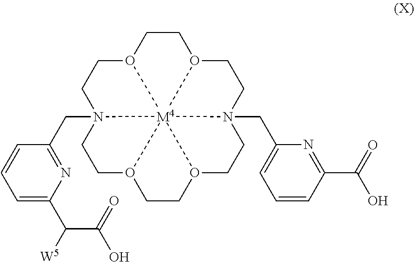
O12CCO3CCN4(CC5=CC=CC(C(O)=O)=N5)CCO5CCO6CCN(CC7=NC(C(C(O)=O)[W5])=CC=C7)(CC1)[M4]23456
